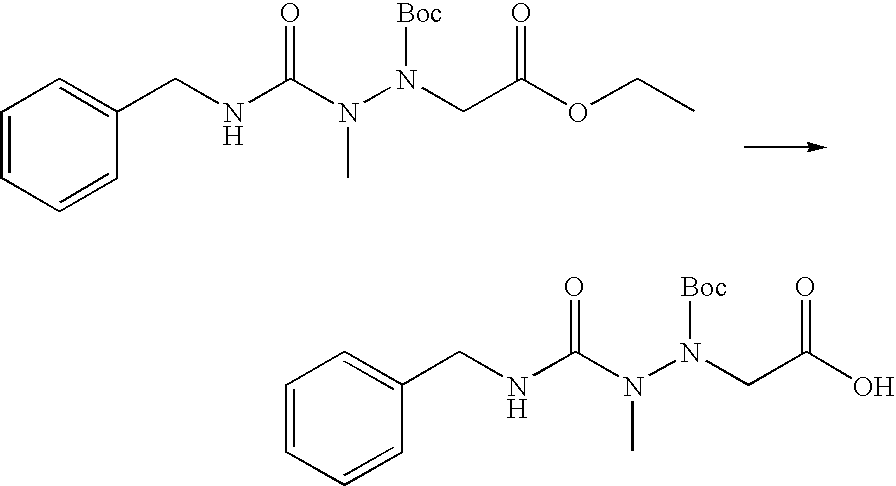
C1=CC=CC(CNC(=O)N(N(CC(OCC)=O)[Boc])C)=C1.C1=CC=CC(CNC(=O)N(N(CC(O)=O)[Boc])C)=C1
